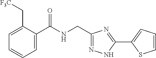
C1=C(C[F3C])C(C(NCC2=NNC(C3=CC=CS3)=N2)=O)=CC=C1
